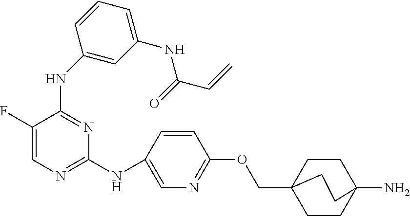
C1=C(F)C(NC2=CC(NC(C=C)=O)=CC=C2)=NC(NC2=CN=C(OCC34CCC(N)(CC3)CC4)C=C2)=N1
